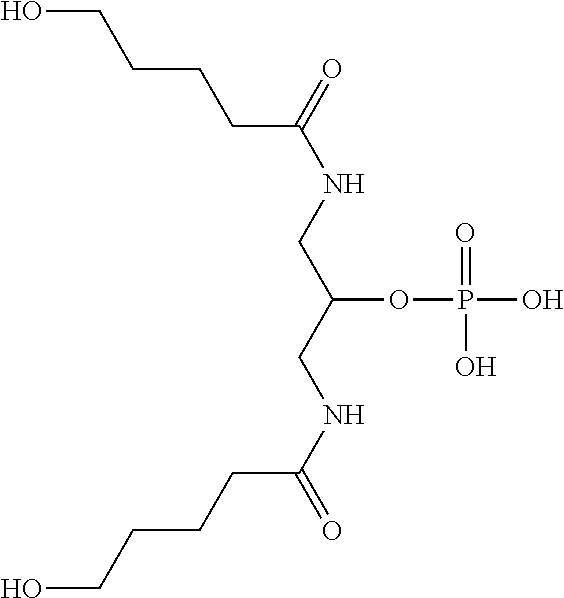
OCCCCC(NCC(CNC(=O)CCCCO)OP(O)(O)=O)=O
